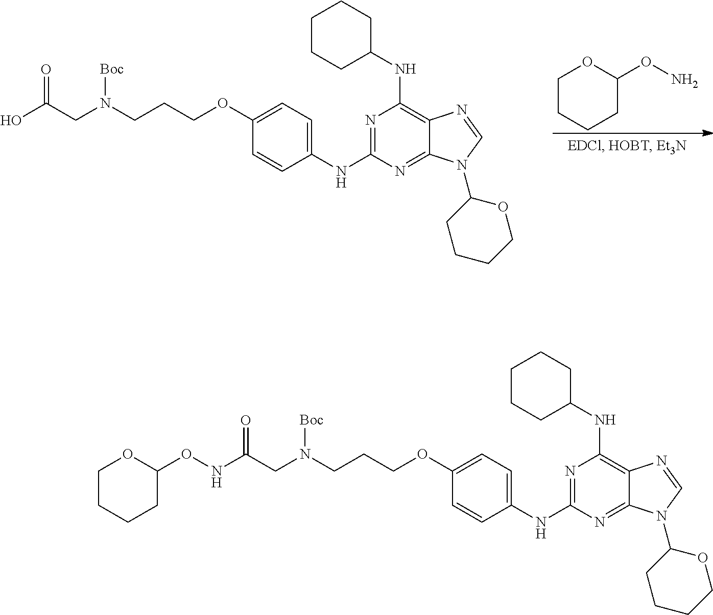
C1CCCC(ON)O1.N1=C(NC2=CC=C(OCCCN(CC(O)=O)[Boc])C=C2)N=C2C(=C1NC1CCCCC1)N=CN2C1CCCCO1.N1=C(NC2=CC=C(OCCCN(CC(NOC3OCCCC3)=O)[Boc])C=C2)N=C2C(=C1NC1CCCCC1)N=CN2C1CCCCO1
